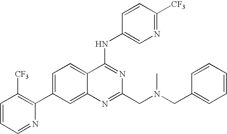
C1=CC=NC(C2=CC=C3C(=C2)N=C(CN(C)CC2=CC=CC=C2)N=C3NC2=CN=C([CF3])C=C2)=C1[CF3]
